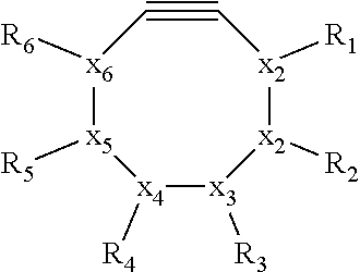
[x6]1([R6])[x5]([R5])[x4]([R4])[x3]([R3])[x2]([R2])[x2]([R1])C#C1
